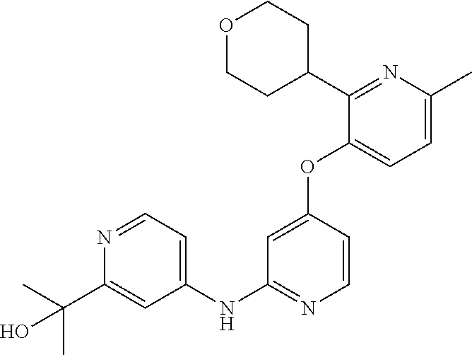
C1(NC2=NC=CC(OC3=CC=C(C)N=C3C3CCOCC3)=C2)=CC=NC(C(C)(C)O)=C1
